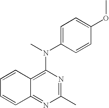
C12=NC(C)=NC(N(C3=CC=C(OC)C=C3)C)=C1C=CC=C2
